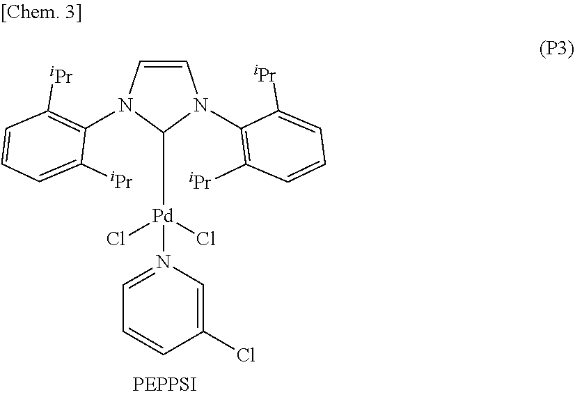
C1=CN(C2=C([iPr])C=CC=C2[iPr])C([Pd](N2=CC=CC(Cl)=C2)(Cl)Cl)N1C1=C([iPr])C=CC=C1[iPr]
